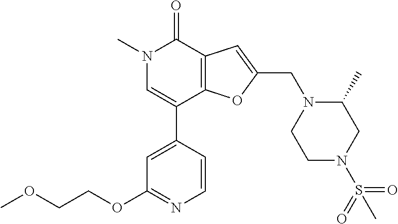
N1(C)C=C(C2=CC(OCCOC)=NC=C2)C2=C(C1=O)C=C(CN1CCN(S(=O)(=O)C)CC1C)O2
